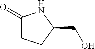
C1(=O)CCC(CO)N1
